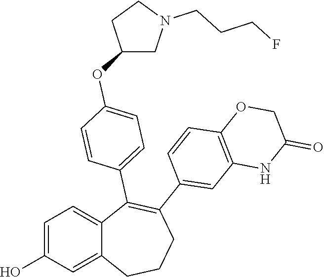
C1=C(O)C=C2C(=C1)C(C1=CC=C(OC3CN(CCCF)CC3)C=C1)=C(C1=CC3=C(C=C1)OCC(=O)N3)CCC2
